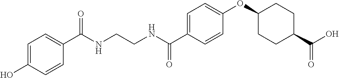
C1(C(NCCNC(C2=CC=C(OC3CCC(C(O)=O)CC3)C=C2)=O)=O)=CC=C(O)C=C1
